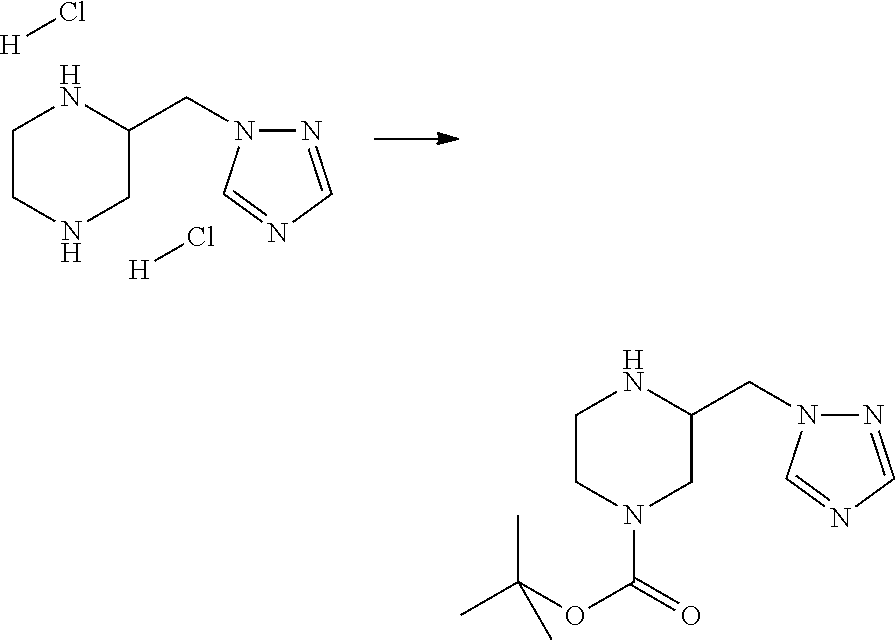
C1CN(C(=O)OC(C)(C)C)CC(CN2N=CN=C2)N1.C1CNCC(CN2N=CN=C2)N1.[H]Cl.[H]Cl
